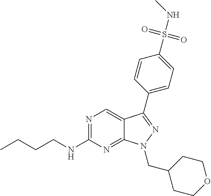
N1=C(NCCCC)N=C2C(=C1)C(C1=CC=C(S(=O)(=O)NC)C=C1)=NN2CC1CCOCC1
